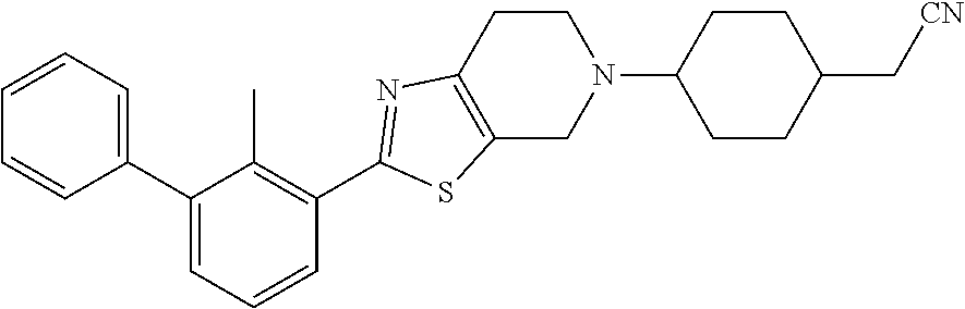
C1(C2=CC=CC(C3=NC4=C(S3)CN(C3CCC(C[CN])CC3)CC4)=C2C)=CC=CC=C1
